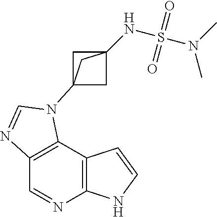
C1=NC2=C(C3=C1N=CN3C13CC(NS(N(C)C)(=O)=O)(C1)C3)C=CN2
